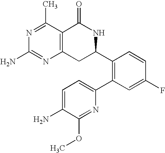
C12=C(C(C)=NC(N)=N1)C(=O)NC(C1=C(C3=CC=C(N)C(OC)=N3)C=C(F)C=C1)C2
